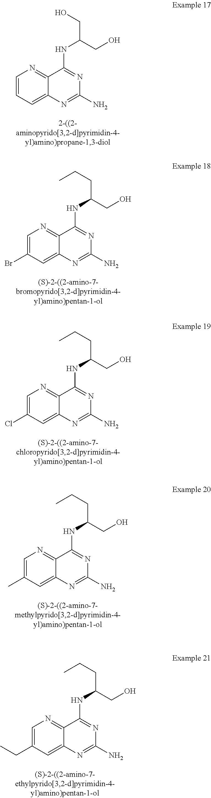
C12=NC=CC=C1N=C(N)N=C2NC(CO)CO.C12=NC=C(Br)C=C1N=C(N)N=C2NC(CO)CCC.C12=NC=C(Cl)C=C1N=C(N)N=C2NC(CO)CCC.C12=NC=C(C)C=C1N=C(N)N=C2NC(CO)CCC.C12=NC=C(CC)C=C1N=C(N)N=C2NC(CO)CCC
